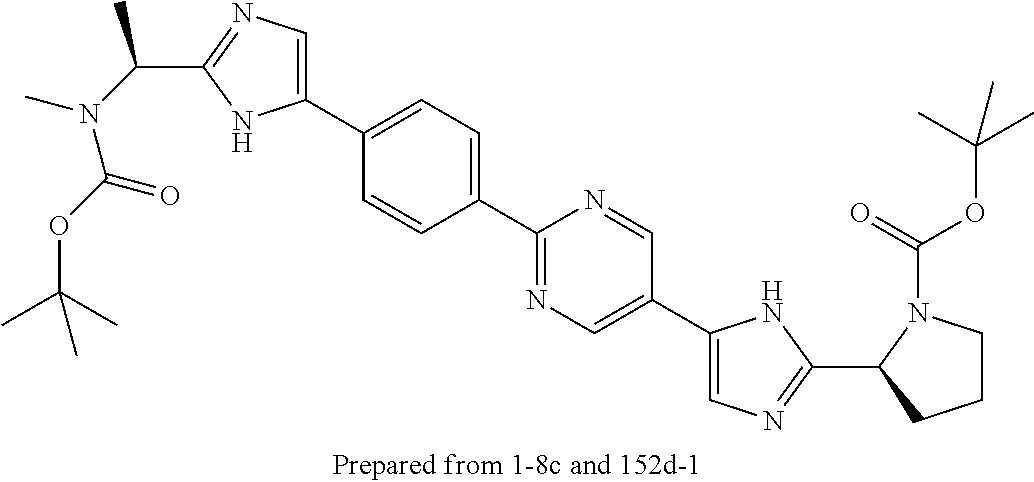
C1(C2=CC=C(C3=NC=C(C4=CN=C(C5CCCN5C(=O)OC(C)(C)C)N4)C=N3)C=C2)=CN=C(C(N(C(OC(C)(C)C)=O)C)C)N1
